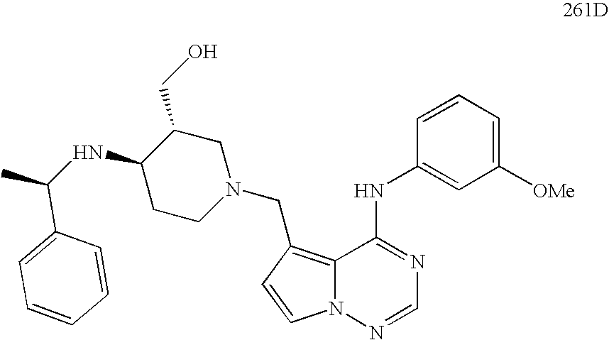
C1=NN2C(=C(CN3CCC(NC(C)C4=CC=CC=C4)C(CO)C3)C=C2)C(NC2=CC([OMe])=CC=C2)=N1
